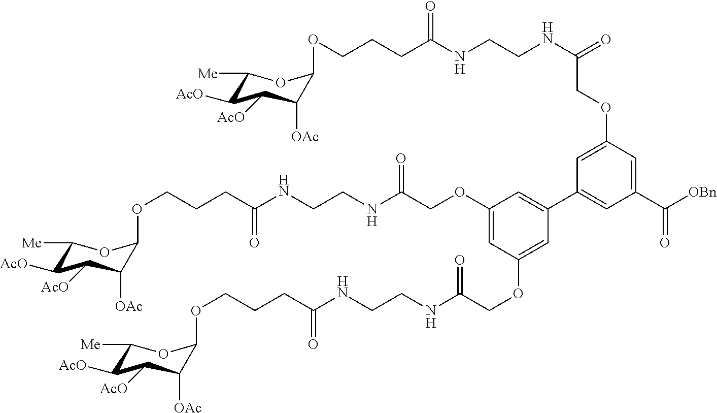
C1(OCC(NCCNC(CCCOC2C([OAc])C([AcO])C([AcO])C([Me])O2)=O)=O)=CC(OCC(NCCNC(CCCOC2C([OAc])C([AcO])C([AcO])C([Me])O2)=O)=O)=CC(C2=CC(C([OBn])=O)=CC(OCC(=O)NCCNC(CCCOC3C([OAc])C([AcO])C([AcO])C([Me])O3)=O)=C2)=C1
